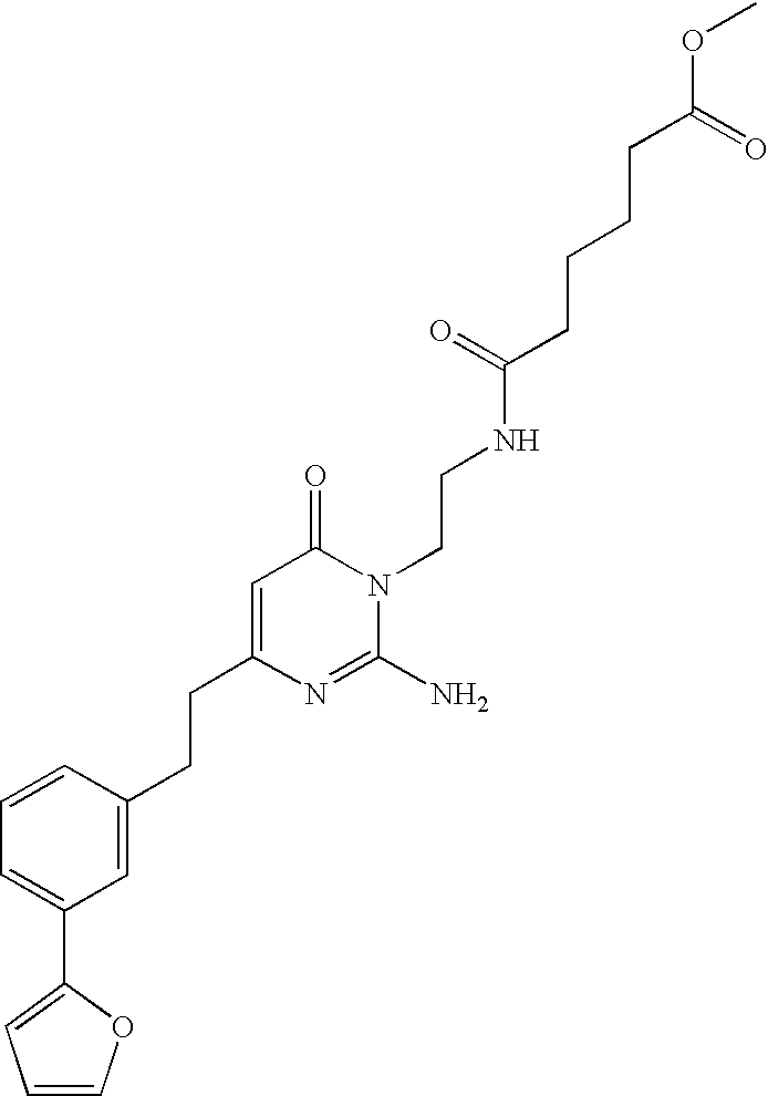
C(C1=CC(=O)N(CCNC(CCCCC(OC)=O)=O)C(N)=N1)CC1=CC(C2=CC=CO2)=CC=C1
